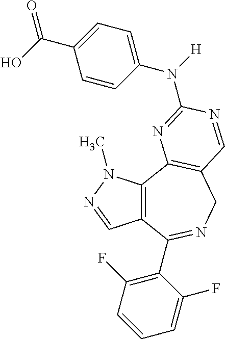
C12=C(C3=C(CN=C1C1=C(F)C=CC=C1F)C=NC(N(C1=CC=C(C(=O)O)C=C1)[H])=N3)N(C)N=C2
